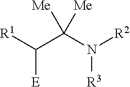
[R1]C(C(N([R2])[R3])([Me])[Me])[E]
